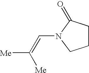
C1CC(=O)N(C=C([Me])[Me])C1
